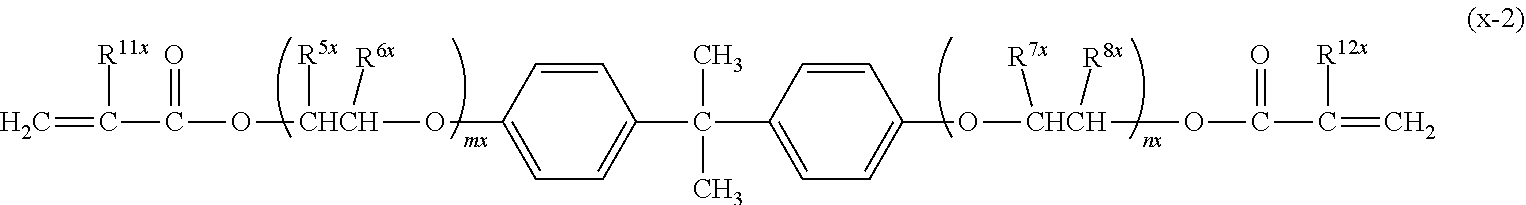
C=C(C(=O)O[CHCH](OC1=CC=C(C(C)(C)C2=CC=C(O[CHCH]([R7x])([R8x])OC(C(=C)[R12x])=O)C=C2)C=C1)([R5x])[R6x])[R11x]
